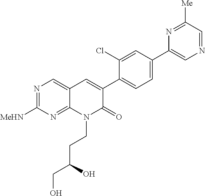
N1=C([MeHN])N=C2C(=C1)C=C(C1=CC=C(C3=CN=CC([Me])=N3)C=C1Cl)C(=O)N2CCC(CO)O
